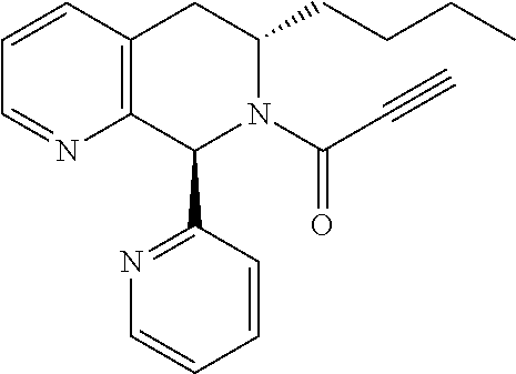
C12=C(CC(CCCC)N(C(C#C)=O)C1C1=NC=CC=C1)C=CC=N2
